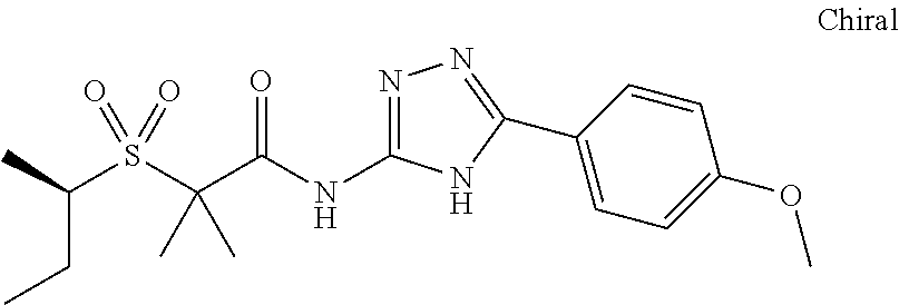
S(C(C(NC1=NN=C(C2=CC=C(OC)C=C2)N1)=O)(C)C)(=O)(=O)C(C)CC
